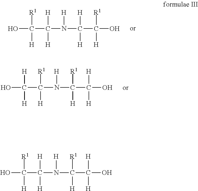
OC(C(N([H])C(C(O)([H])[R1])([H])[H])([H])[H])([R1])[H].OC(C(N([H])C(C(O)([H])[H])([R1])[H])([H])[R1])([H])[H].OC(C(N([H])C(C(O)([H])[H])([R1])[H])([H])[H])([R1])[H]
